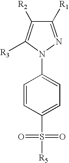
C1([R1])=NN(C2=CC=C(S([R5])(=O)=O)C=C2)C([R3])=C1[R2]
